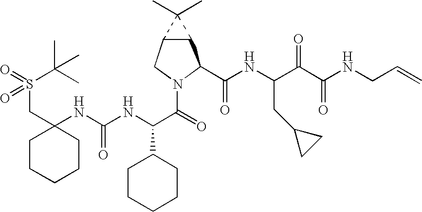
C(C1(NC(NC(C(=O)N2CC3C(C2C(NC(C(C(NCC=C)=O)=O)CC2CC2)=O)C3(C)C)C2CCCCC2)=O)CCCCC1)S(C(C)(C)C)(=O)=O
